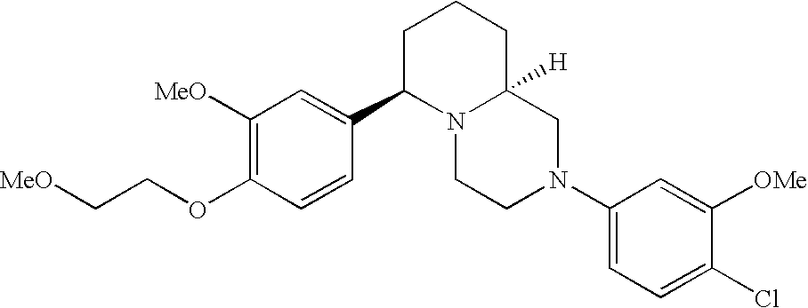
C1([MeO])=C(OCC[MeO])C=CC(C2N3C([H])(CCC2)CN(C2=CC=C(Cl)C([OMe])=C2)CC3)=C1
